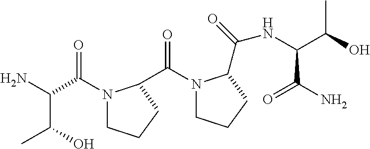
O=C(N1CCCC1C(=O)N1CCCC1C(=O)NC(C(O)C)C(N)=O)C(N)C(O)C
